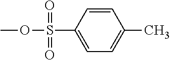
C1(S(=O)(=O)OC)=CC=C(C)C=C1
